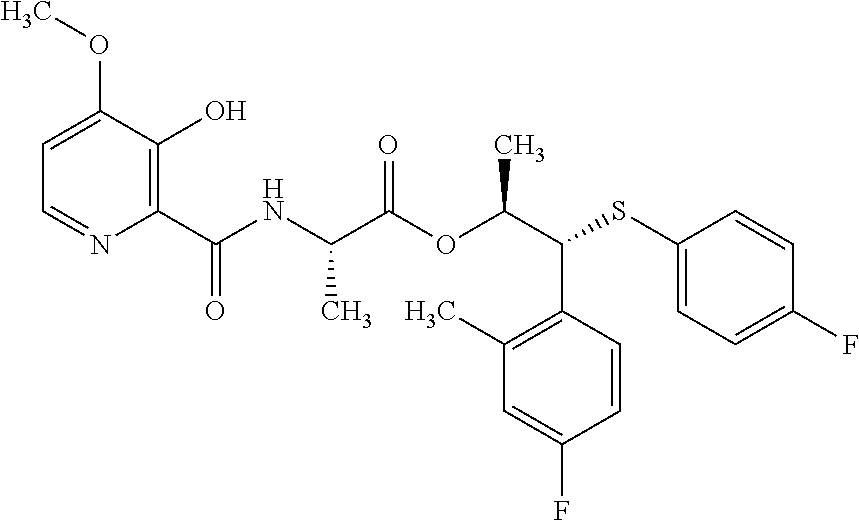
C1(C)=C(C(C(OC(C(NC(C2=C(O)C(OC)=CC=N2)=O)C)=O)C)SC2=CC=C(F)C=C2)C=CC(F)=C1
